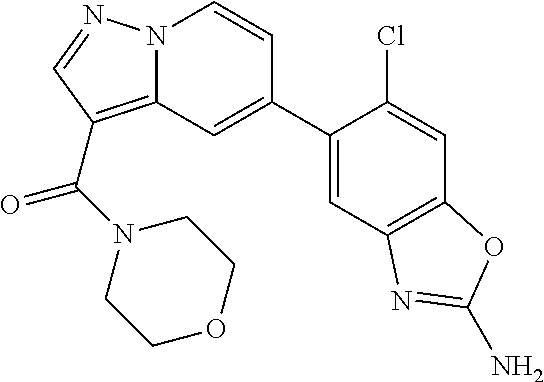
C12=C(C(=O)N3CCOCC3)C=NN1C=CC(C1=CC3=C(C=C1Cl)OC(N)=N3)=C2
